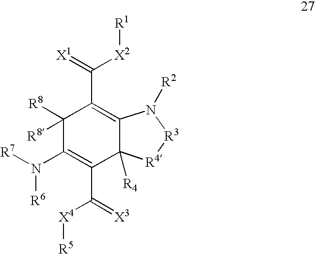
N([R6])(C1=C(C([X4][R5])=[X3])C2([R4])C(=C(C(=[X1])[X2][R1])C1([R8])[R8])N([R2])[R3][R4]2)[R7]
